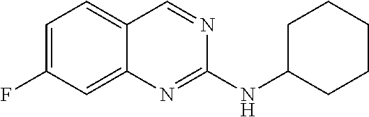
C1=C(F)C=C2C(=C1)C=NC(NC1CCCCC1)=N2
